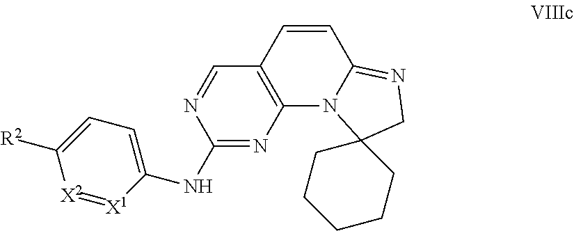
C1(NC2=CC=C([R2])[X2]=[X1]2)=NC2=C(C=N1)C=CC1=NCC3(N21)CCCCC3
